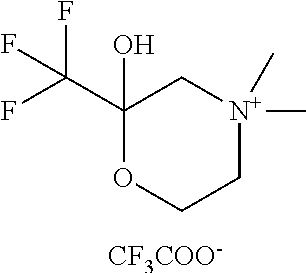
[CF3COO-].C1(O)(C(F)(F)F)OCC[N+](C)(C)C1
